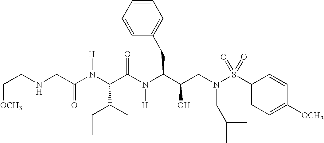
C(NCC(N(C(C(N(C(C(CN(S(C1=CC=C([OCH3])C=C1)(=O)=O)CC(C)C)O)CC1=CC=CC=C1)[H])=O)C(C)CC)[H])=O)C[OCH3]
